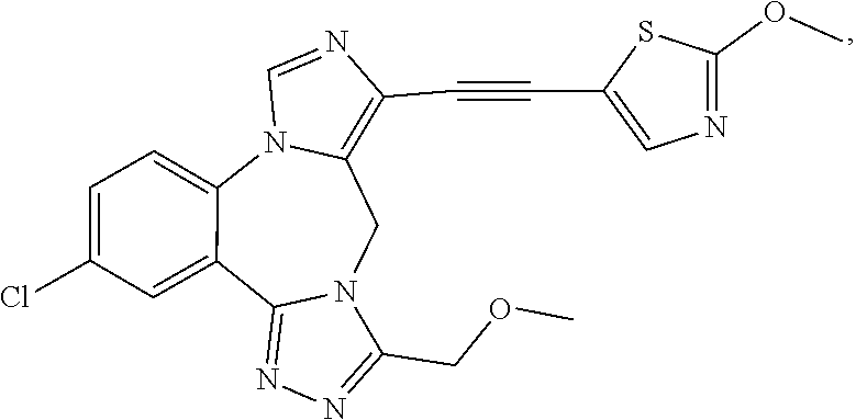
N1=C(COC)N2CC3=C(C#CC4=CN=C(OC)S4)N=CN3C3=CC=C(Cl)C=C3C2=N1
